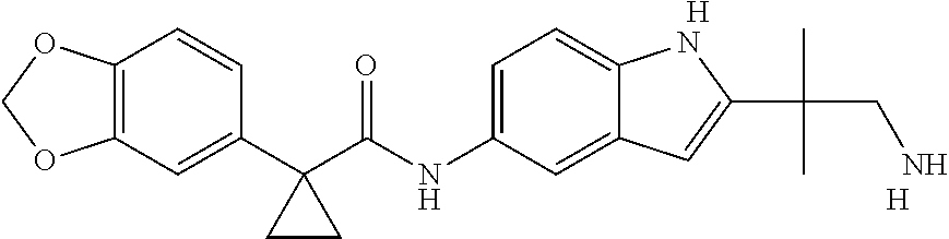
C1(C2(C(NC3=CC=C4C(=C3)C=C(C(C)(CN)C)N4)=O)CC2)=CC2=C(C=C1)OCO2.[H].[H]
